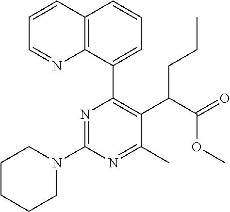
C1CCCN(C2=NC(C3=CC=CC4=C3N=CC=C4)=C(C(C(=O)OC)CCC)C(C)=N2)C1
